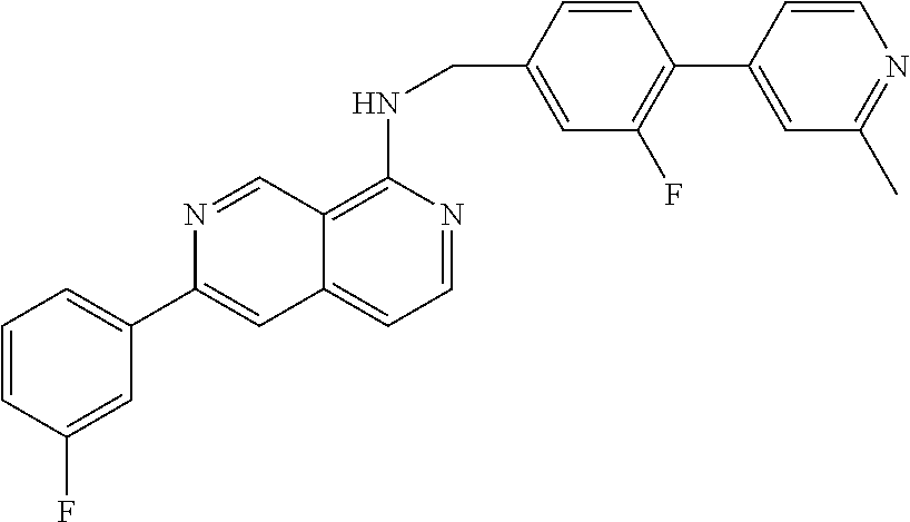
C12=C(NCC3=CC(F)=C(C4=CC(C)=NC=C4)C=C3)N=CC=C1C=C(C1=CC=CC(F)=C1)N=C2
